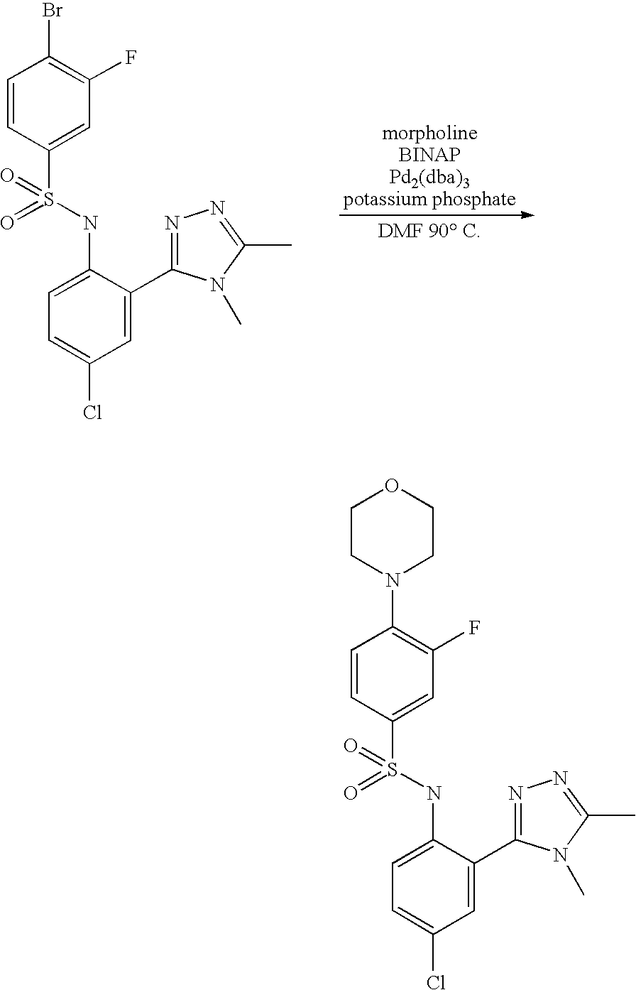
C1=C(C2=NN=C(C)N2C)C(NS(C2=CC(F)=C(Br)C=C2)(=O)=O)=CC=C1Cl.C1=C(C2=NN=C(C)N2C)C(NS(C2=CC(F)=C(N3CCOCC3)C=C2)(=O)=O)=CC=C1Cl
